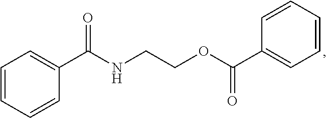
C1=CC=CC(C(NCCOC(C2=CC=CC=C2)=O)=O)=C1
